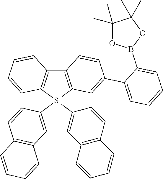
C12=C([Si](C3=CC4=C(C=C3)C=CC=C4)(C3=CC4=C(C=C3)C=CC=C4)C3=C1C=CC(C1=CC=CC=C1B1OC(C)(C)C(C)(C)O1)=C3)C=CC=C2
